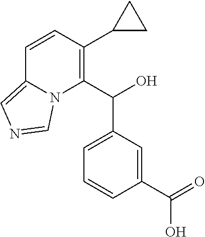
C1=CC(C2CC2)=C(C(O)C2=CC=CC(C(=O)O)=C2)N2C1=CN=C2
